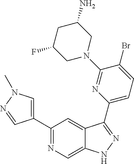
C1(C2=CN(C)N=C2)=NC=C2C(=C1)C(C1=CC=C(Br)C(N3CC(N)CC(F)C3)=N1)=NN2
